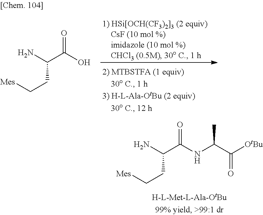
NC(C(NC(C(=O)[OtBu])C)=O)CC[Mes].NC(C(O)=O)CC[Mes]
